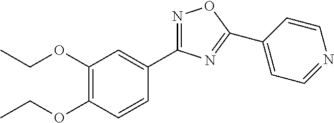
C1(OCC)=C(OCC)C=CC(C2=NOC(C3=CC=NC=C3)=N2)=C1
